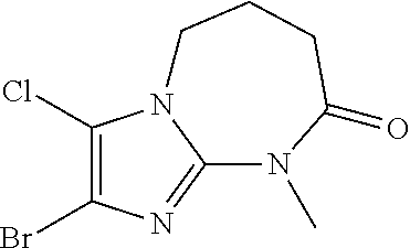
C1(Cl)=C(Br)N=C2N1CCCC(=O)N2C
